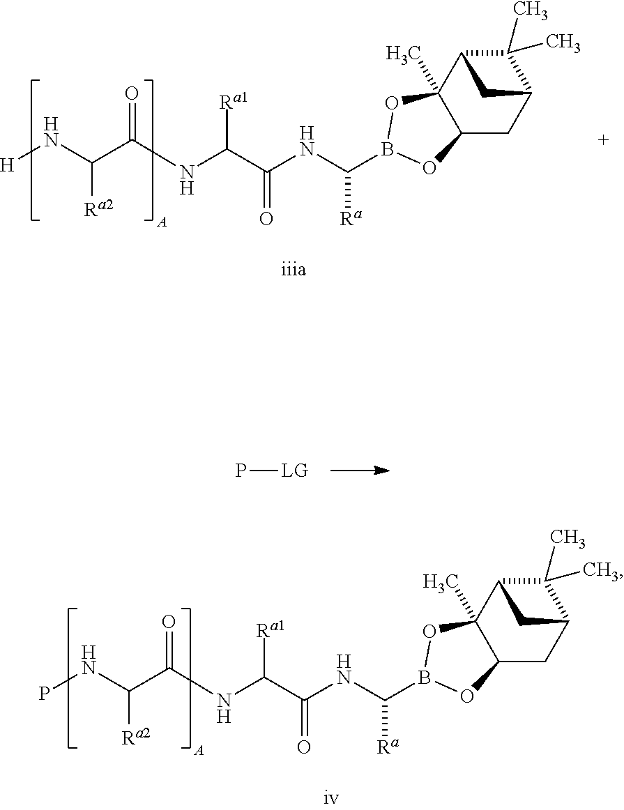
C(C(NC(C(NC([Ra])B1OC2(C)C(CC3C(C)(C)C2C3)O1)=O)[Ra1])=O)(N[H])[Ra2].P[LG].C(C(NC(C(NC([Ra])B1OC2(C)C(CC3C(C)(C)C2C3)O1)=O)[Ra1])=O)(NP)[Ra2]
